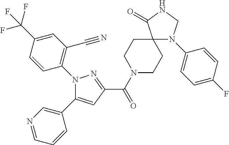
C1(C(=O)N2CCC3(CC2)N(C2=CC=C(F)C=C2)CNC3=O)=NN(C2=C(C#N)C=C(C(F)(F)F)C=C2)C(C2=CN=CC=C2)=C1
